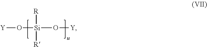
[Y]O[Si](O[Y])([R])[R]
